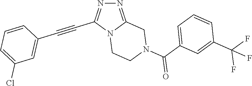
N12CCN(C(C3=CC=CC(C(F)(F)F)=C3)=O)CC1=NN=C2C#CC1=CC(Cl)=CC=C1
